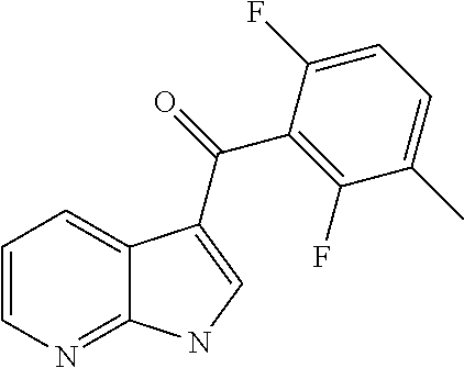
C12=NC=CC=C1C(C(=O)C1=C(F)C(C)=CC=C1F)=CN2
